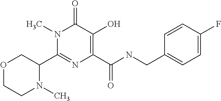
C1(C2COCCN2C)=NC(C(NCC2=CC=C(F)C=C2)=O)=C(O)C(=O)N1C
